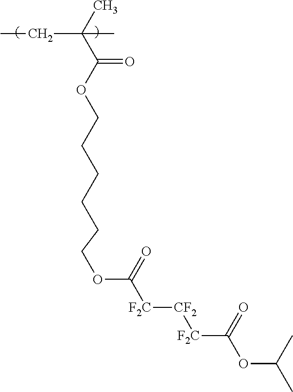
CC(C(OCCCCCCOC([F2C][CF2][F2C]C(OC(C)C)=O)=O)=O)(CC)C
